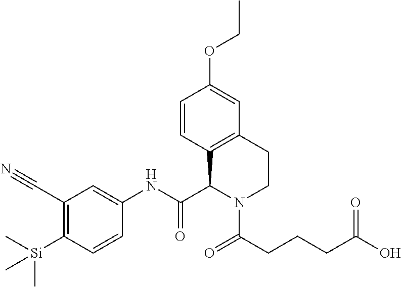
O(CC)C1=CC2=C(C=C1)C(C(=O)NC1=CC(C#N)=C([Si](C)(C)C)C=C1)N(C(=O)CCCC(=O)O)CC2
